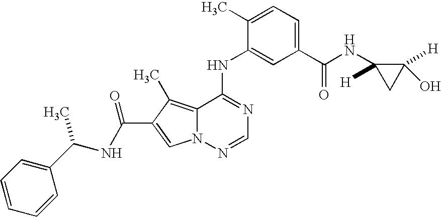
C1=CC=CC(C(NC(=O)C2=CN3C(=C2C)C(NC2=CC(C(NC4([H])CC4(O)[H])=O)=CC=C2C)=NC=N3)C)=C1
